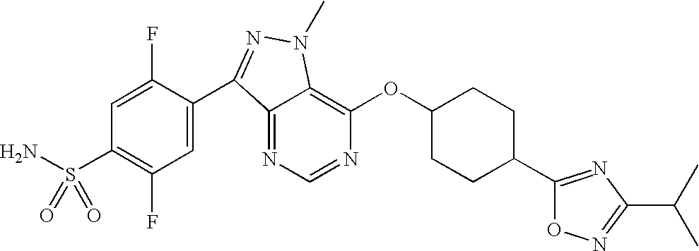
N1=CN=C2C(=C1OC1CCC(C3=NC(C(C)C)=NO3)CC1)N(C)N=C2C1=CC(F)=C(S(N)(=O)=O)C=C1F
